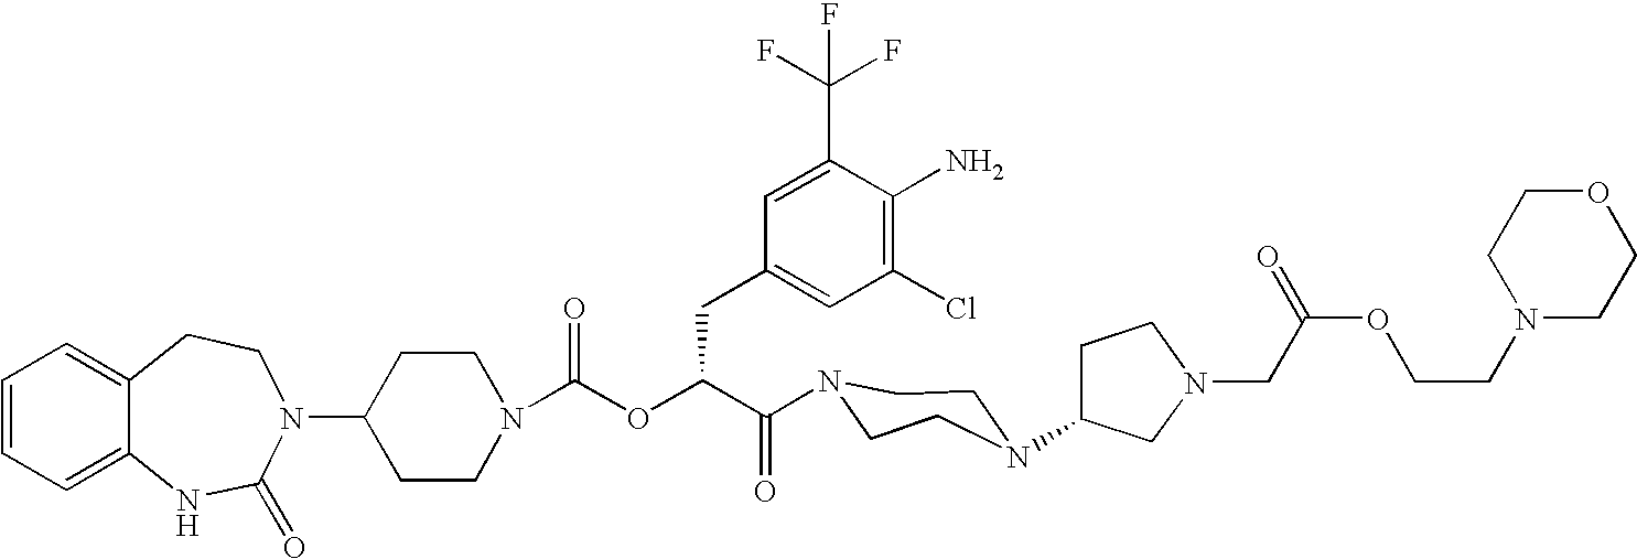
C12=CC=CC=C1NC(=O)N(C1CCN(C(OC(C(=O)N3CCN(C4CCN(CC(OCCN5CCOCC5)=O)C4)CC3)CC3=CC(Cl)=C(N)C(C(F)(F)F)=C3)=O)CC1)CC2
